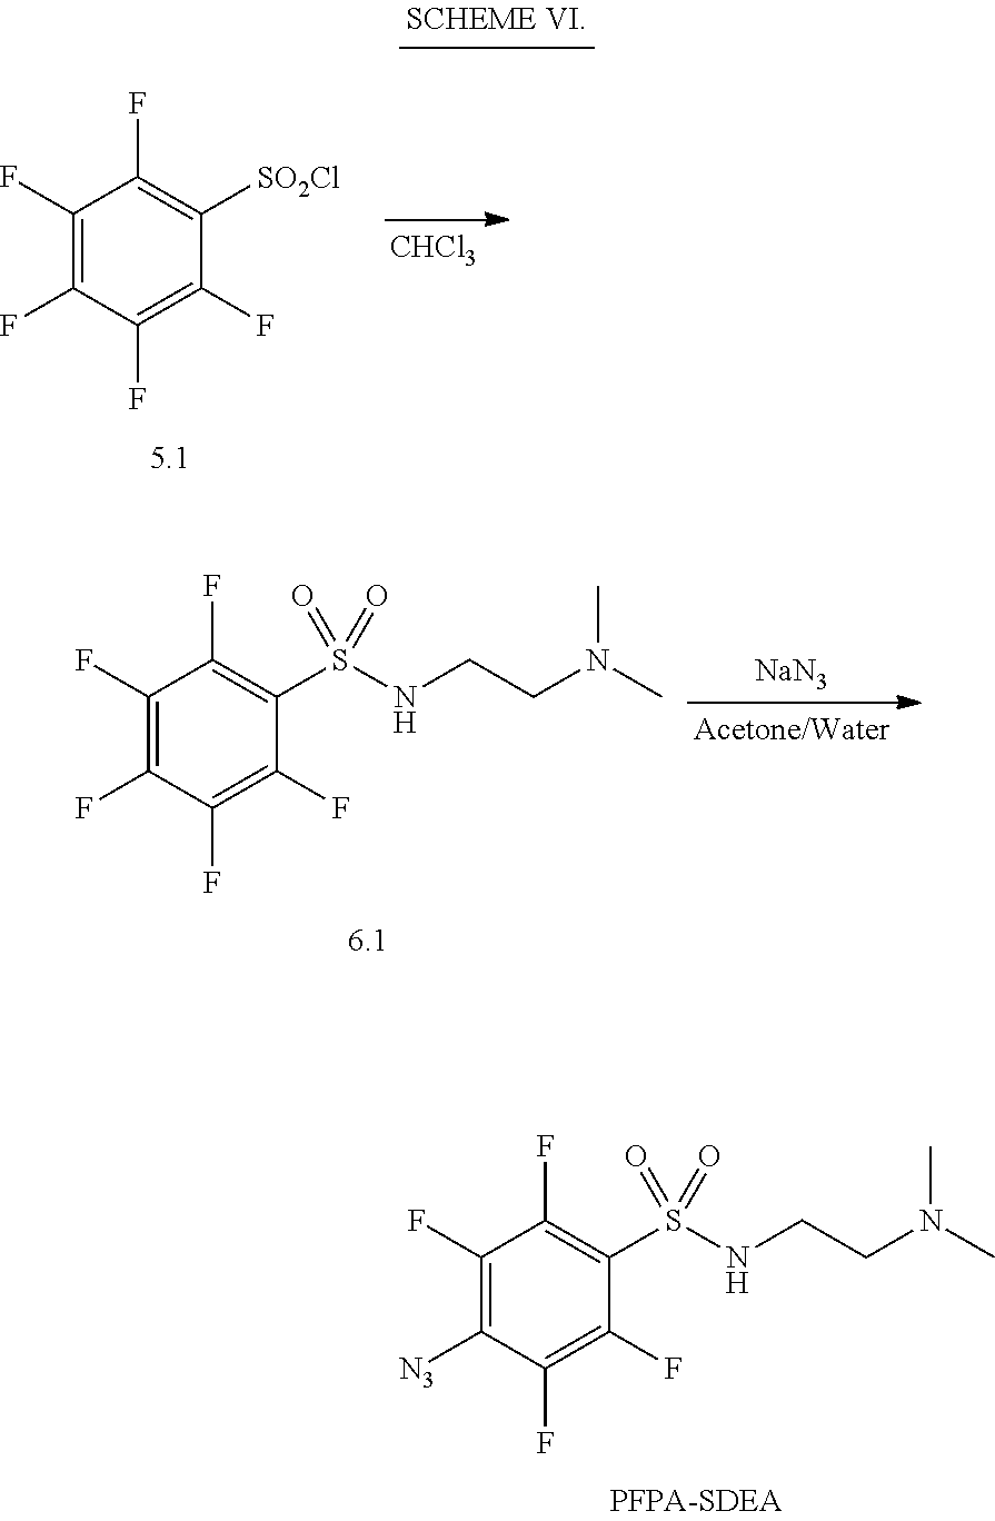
C1(F)=C(F)C(F)=C(F)C([SO2Cl])=C1F.[CHCl3].C1(F)=C(F)C(F)=C(F)C(S(NCCN(C)C)(=O)=O)=C1F.[NaN3].C1(F)=C([N3])C(F)=C(F)C(S(NCCN(C)C)(=O)=O)=C1F
